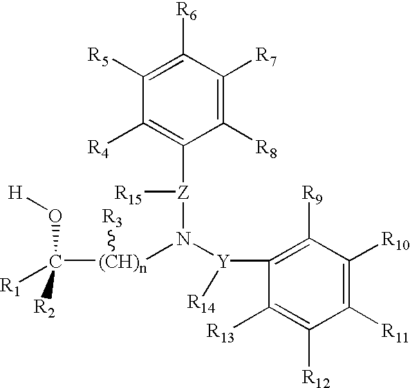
C1([R6])=C([R5])C([R4])=C([Z](N([Y](C2=C([R9])C([R10])=C([R11])C([R12])=C2[R13])[R14])[(CH)n](C([R1])(O[H])[R2])[R3])[R15])C([R8])=C1[R7]
